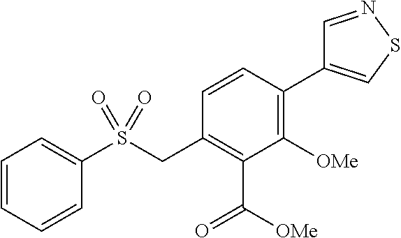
C1=CC(C2=CSN=C2)=C([OMe])C(C([OMe])=O)=C1CS(C1=CC=CC=C1)(=O)=O
